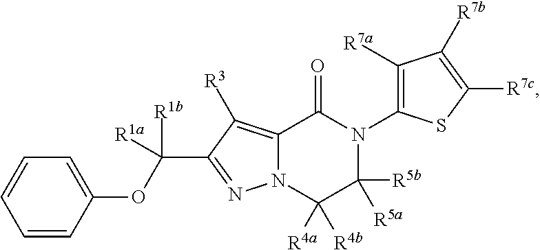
N12C(=C([R3])C(C(OC3=CC=CC=C3)([R1b])[R1a])=N1)C(=O)N(C1=C([R7a])C([R7b])=C([R7c])S1)C([R5a])([R5b])C2([R4a])[R4b]
